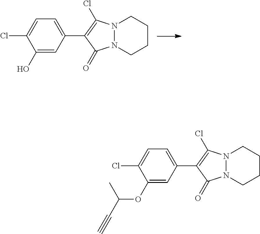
C1(O)=CC(C2=C(Cl)N3N(CCCC3)C2=O)=CC=C1Cl.C1(OC(C#C)C)=CC(C2=C(Cl)N3N(CCCC3)C2=O)=CC=C1Cl
